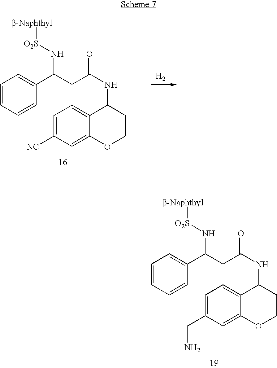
[H2].C1=CC=CC(C(CC(NC2C3=CC=C([NC])C=C3OCC2)=O)N[O2S][b-Naphthyl])=C1.C1=CC=CC(C(CC(NC2C3=CC=C(CN)C=C3OCC2)=O)N[O2S][b-Naphthyl])=C1
